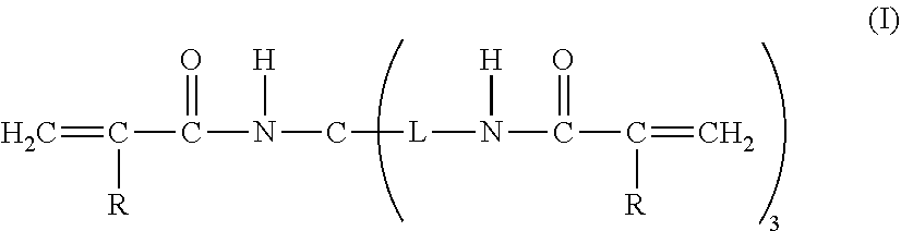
C=C(C(N([H])C[L]N(C(C(=C)[R])=O)[H])=O)[R]
